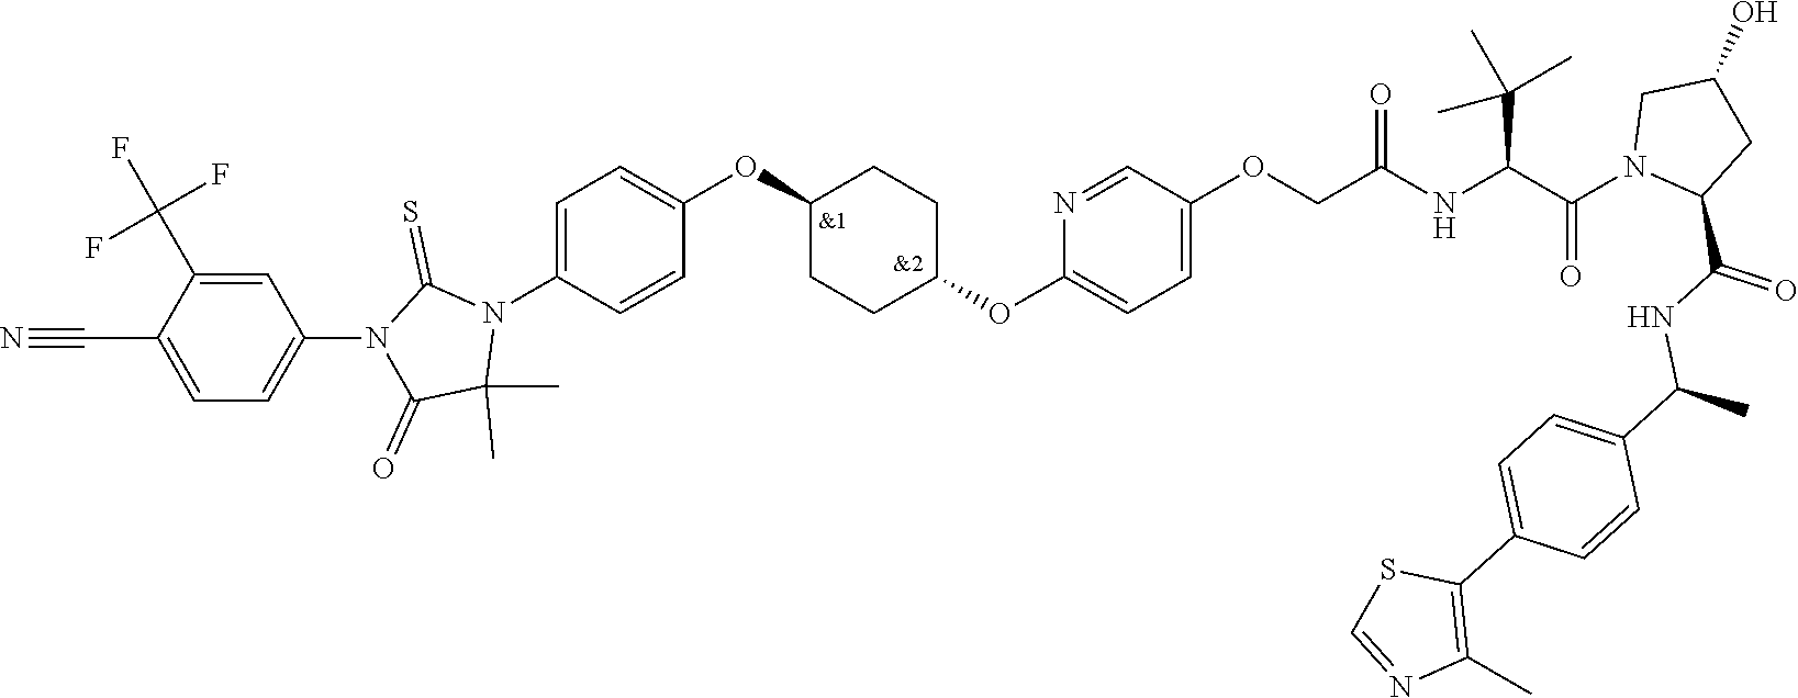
C1(OCC(NC(C(C)(C)C)C(=O)N2C(C(=O)NC(C)C3=CC=C(C4=C(C)N=CS4)C=C3)CC(O)C2)=O)=CC=C(OC2CCC(OC3=CC=C(N4C(=S)N(C5=CC=C(C#N)C(C(F)(F)F)=C5)C(=O)C4(C)C)C=C3)CC2)N=C1
